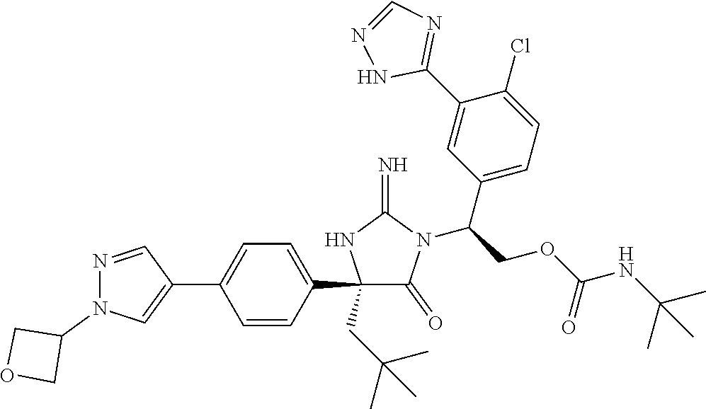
C1(C2=CC=C(C3=CN(C4COC4)N=C3)C=C2)(CC(C)(C)C)C(=O)N(C(COC(NC(C)(C)C)=O)C2=CC=C(Cl)C(C3=NC=NN3)=C2)C(=N)N1
